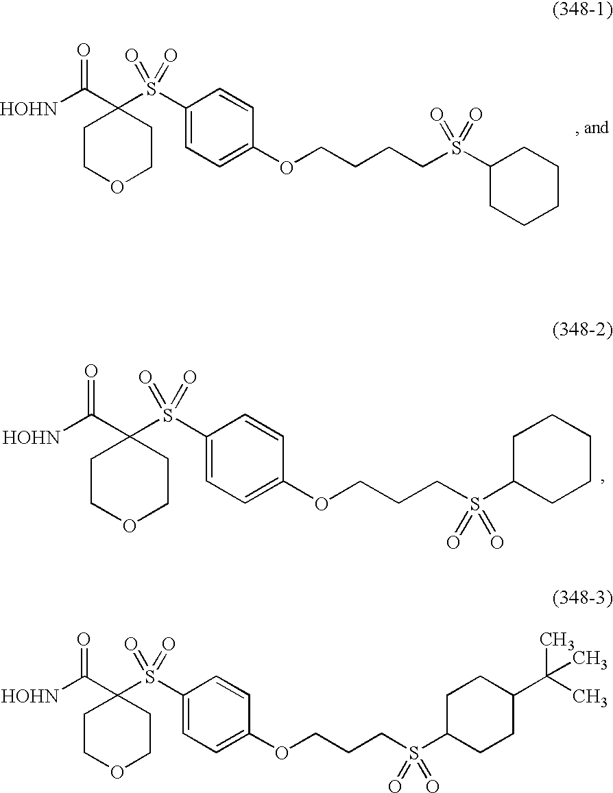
[HOHN]C(C1(S(C2=CC=C(OCCCCS(C3CCCCC3)(=O)=O)C=C2)(=O)=O)CCOCC1)=O.[HOHN]C(C1(S(C2=CC=C(OCCCS(C3CCCCC3)(=O)=O)C=C2)(=O)=O)CCOCC1)=O.[HOHN]C(C1(S(C2=CC=C(OCCCS(C3CCC(C(C)(C)C)CC3)(=O)=O)C=C2)(=O)=O)CCOCC1)=O
